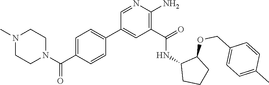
C1=C(C(N2CCN(C)CC2)=O)C=CC(C2=CC(C(=O)NC3CCCC3OCC3=CC=C(C)C=C3)=C(N)N=C2)=C1
